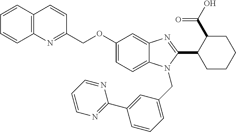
C12=C(C=CC=C1)C=CC(COC1=CC=C3C(=C1)N=C(C1CCCCC1C(O)=O)N3CC1=CC=CC(C3=NC=CC=N3)=C1)=N2
